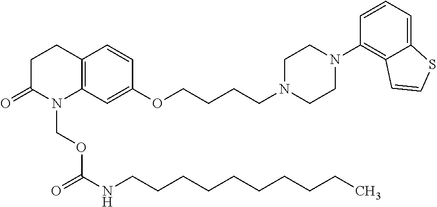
C12=C(C=C(OCCCCN3CCN(C4=C5C(=CC=C4)SC=C5)CC3)C=C1)N(COC(NCCCCCCCCCC)=O)C(=O)CC2
